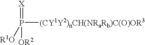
P([(CY1Y2)nCH(NRaRb)C(O)OR3])([R1O])([OR2])=[X]
